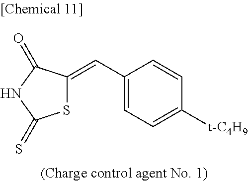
C1(C=C2SC(=S)NC2=O)=CC=C([t-C4H9])C=C1
